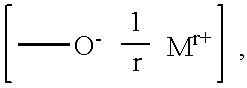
C[O-]
